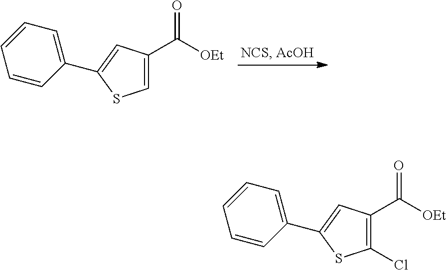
C1=C(C([OEt])=O)C=C(C2=CC=CC=C2)S1.C1(Cl)=C(C([OEt])=O)C=C(C2=CC=CC=C2)S1
